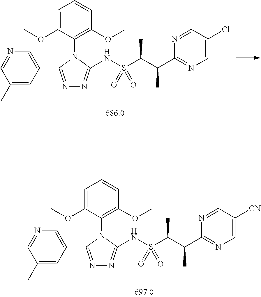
N1=C(C2=CN=CC(C)=C2)N(C2=C(OC)C=CC=C2OC)C(NS(=O)(=O)C(C(C2=NC=C([CN])C=N2)C)C)=N1.N1=C(C2=CN=CC(C)=C2)N(C2=C(OC)C=CC=C2OC)C(NS(=O)(=O)C(C(C2=NC=C(Cl)C=N2)C)C)=N1
